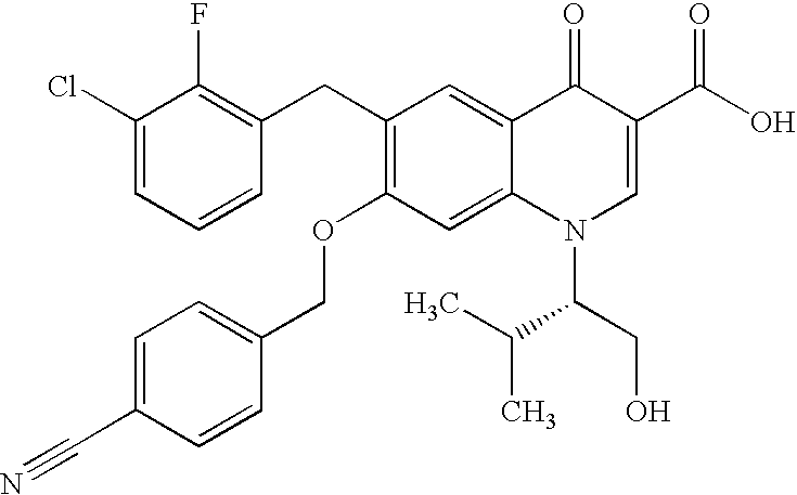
C1(Cl)=CC=CC(CC2=C(OCC3=CC=C(C#N)C=C3)C=C3C(=C2)C(=O)C(C(O)=O)=CN3C(C(C)C)CO)=C1F
